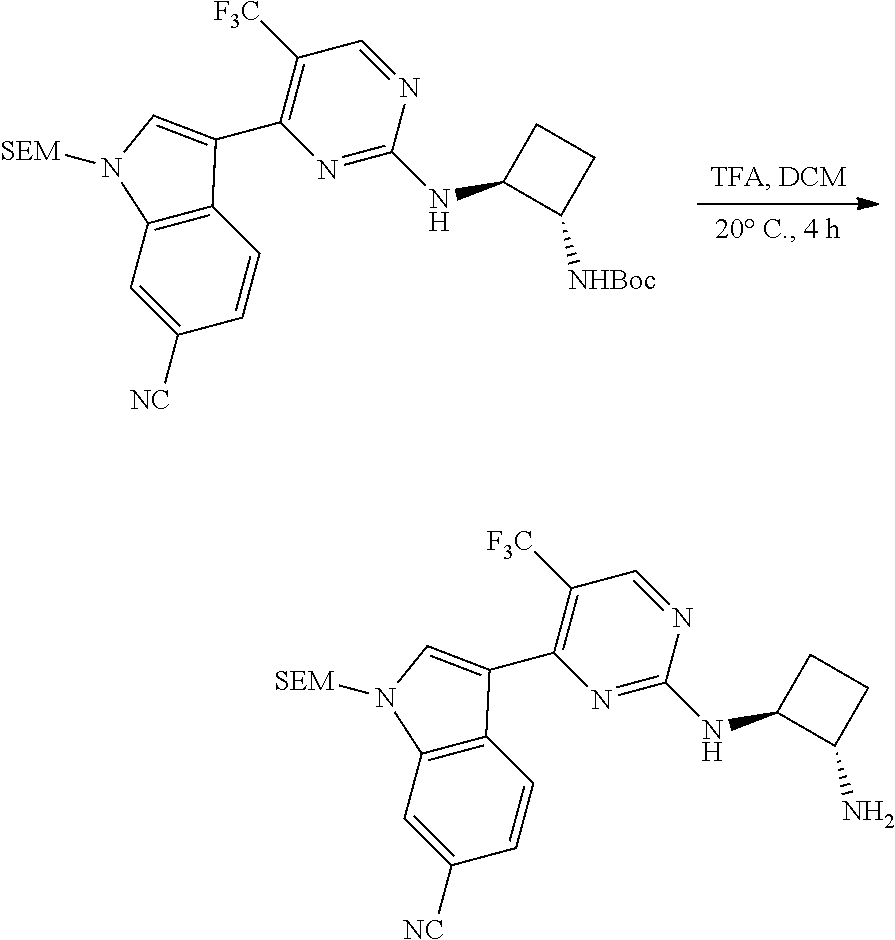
N1=C(NC2C([NHBoc])CC2)N=CC([F3C])=C1C1=CN([SEM])C2=C1C=CC([NC])=C2.N1=C(NC2C(N)CC2)N=CC([F3C])=C1C1=CN([SEM])C2=C1C=CC([NC])=C2
